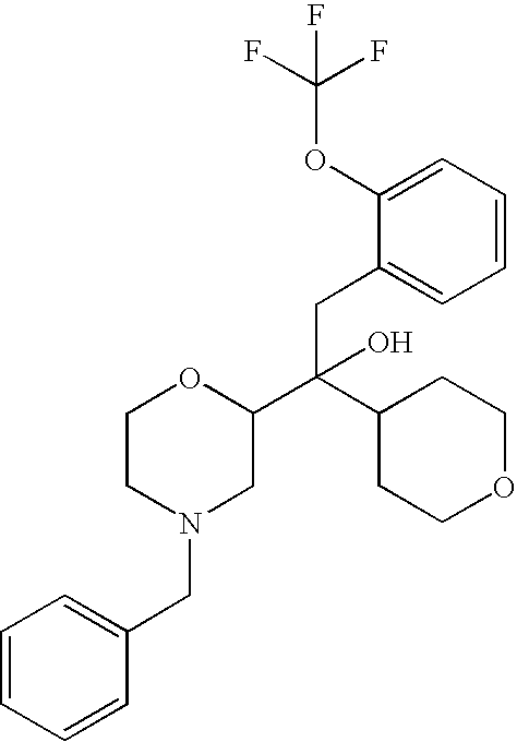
C1=CC=CC(CN2CC(C(CC3=CC=CC=C3OC(F)(F)F)(O)C3CCOCC3)OCC2)=C1
